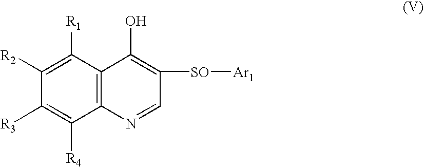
C1([R2])=C([R1])C2=C(C([R4])=C1[R3])N=CC([SO][Ar1])=C2O
